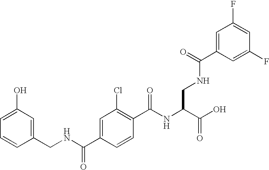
C1(O)=CC=CC(CNC(C2=CC(Cl)=C(C(NC(C(O)=O)CNC(C3=CC(F)=CC(F)=C3)=O)=O)C=C2)=O)=C1
